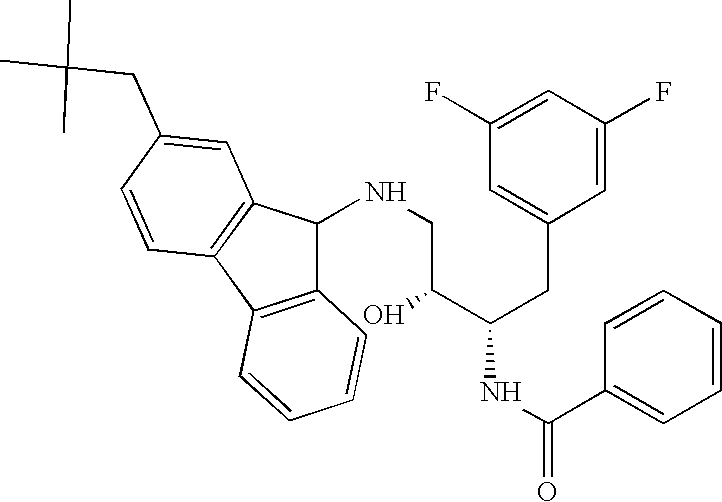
C1=CC(C(NC(C(CNC2C3=C(C4=C2C=C(CC(C)(C)C)C=C4)C=CC=C3)O)CC2=CC(F)=CC(F)=C2)=O)=CC=C1
